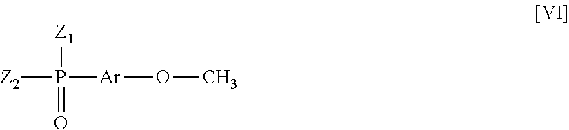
[Z2]P([Ar]OC)([Z1])=O
